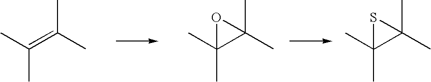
CC(=C(C)C)C.CC1(C)C(C)(C)O1.CC1(C)C(C)(C)S1
